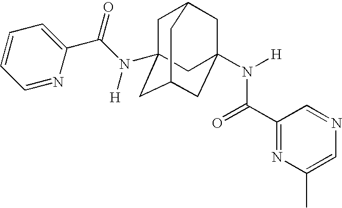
C1C2(N([H])C(=O)C3=CC=CC=N3)CC3CC(N([H])C(=O)C4=NC(C)=CN=C4)(CC1C3)C2
